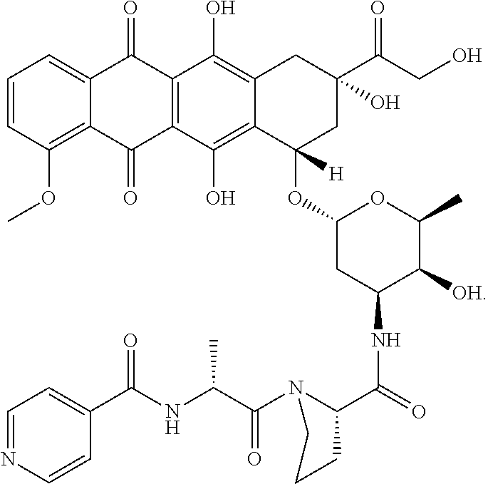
C1(NC(C2N(C(C(NC(C3=CC=NC=C3)=O)C)=O)CCC2)=O)C([OH])C(C)OC(OC2([H])CC(C(CO)=O)(O)CC3=C(O)C4=C(C(O)=C23)C(=O)C2=C(OC)C=CC=C2C4=O)C1
